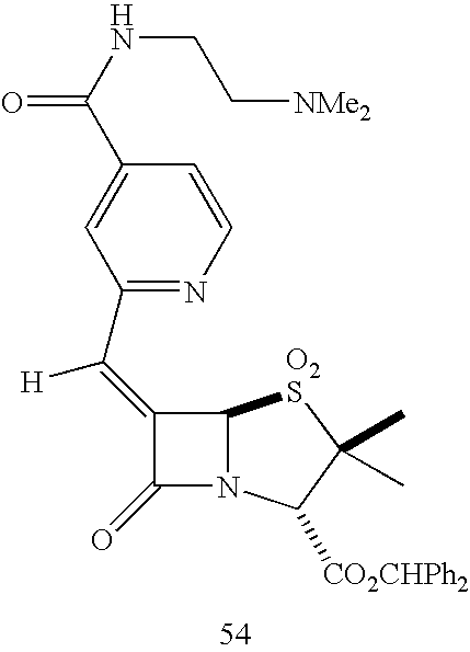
C1(C(=C2C(=O)N3C2[O2S]C(C)(C)C3[CO2CHPh2])[H])=NC=CC(C(NCC[NMe2])=O)=C1
